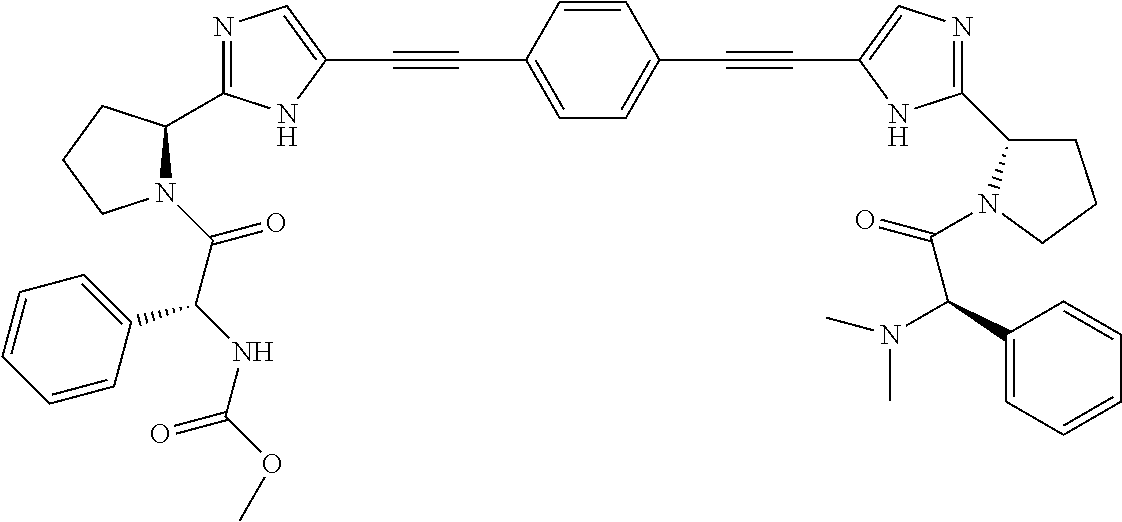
C1=C(C#CC2=CN=C(C3N(C(C(NC(OC)=O)C4=CC=CC=C4)=O)CCC3)N2)C=CC(C#CC2=CN=C(C3CCCN3C(C(C3=CC=CC=C3)N(C)C)=O)N2)=C1
